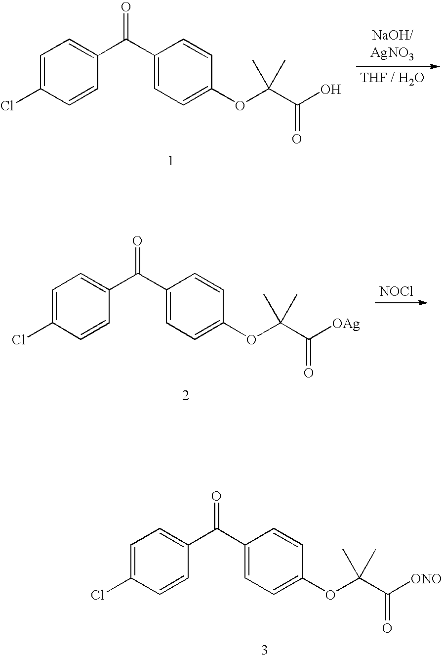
C1=C(Cl)C=CC(C(C2=CC=C(OC(C(O)=O)(C)C)C=C2)=O)=C1.C1=C(Cl)C=CC(C(C2=CC=C(OC(C([OAg])=O)(C)C)C=C2)=O)=C1.[NOCl].C1=C(Cl)C=CC(C(C2=CC=C(OC(C([ONO])=O)(C)C)C=C2)=O)=C1
